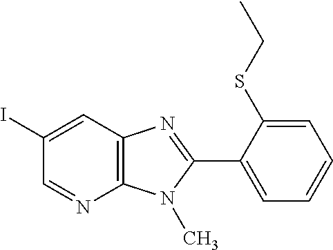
C12=C(C=C(I)C=N1)N=C(C1=CC=CC=C1SCC)N2C
